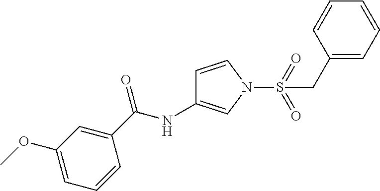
C1(C(=O)NC2=CN(S(CC3=CC=CC=C3)(=O)=O)C=C2)=CC(OC)=CC=C1
